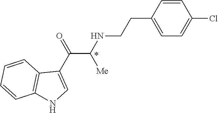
C1=CC(CCNC(C(C2=CNC3=C2C=CC=C3)=O)[Me])=CC=C1Cl
